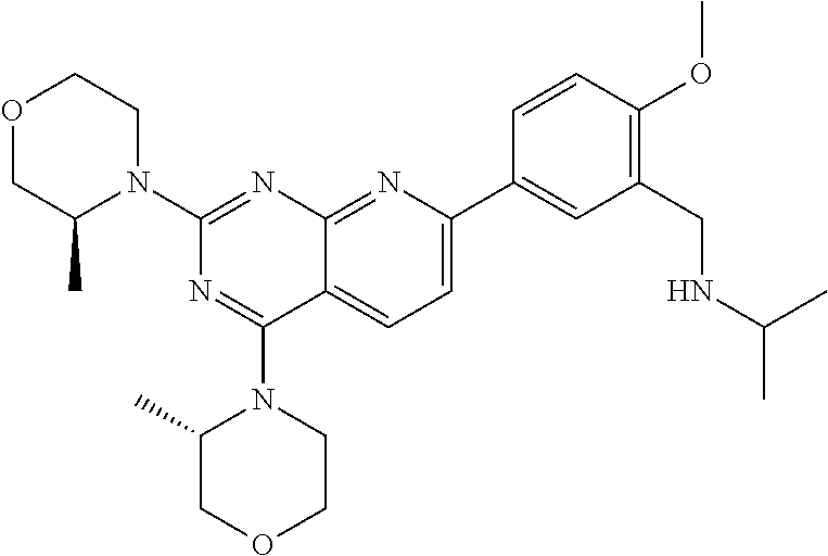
O1CC(C)N(C2=NC3=NC(C4=CC(CNC(C)C)=C(OC)C=C4)=CC=C3C(N3C(C)COCC3)=N2)CC1
